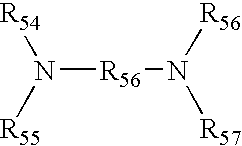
N([R56]N([R56])[R57])([R55])[R54]
